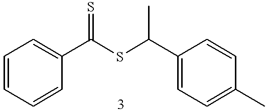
C1=CC=CC(C(SC(C2=CC=C(C)C=C2)C)=S)=C1
